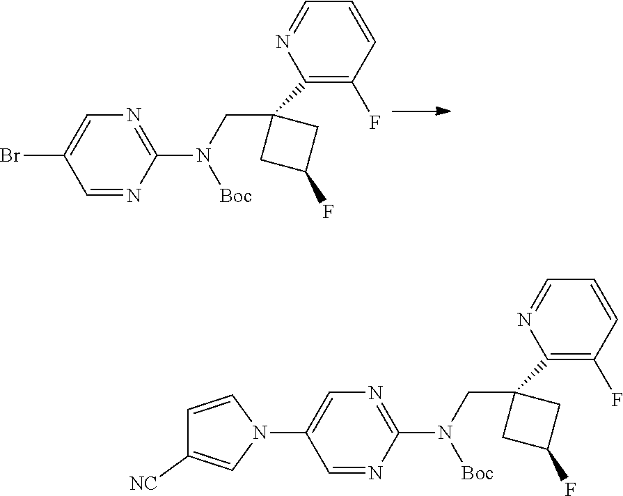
C1=NC(N(CC2(C3=C(F)C=CC=N3)CC(F)C2)[Boc])=NC=C1Br.C1=NC(N(CC2(C3=C(F)C=CC=N3)CC(F)C2)[Boc])=NC=C1N1C=CC([NC])=C1
